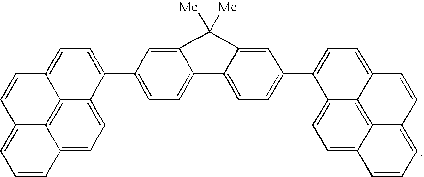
C12=CC(C3=CC=C4C5=C6C(=CC=C35)C=CC=C6C=C4)=CC=C1C1=CC=C(C3=CC=C4C5=C6C(=CC=C35)C=CC=C6C=C4)C=C1C2([Me])[Me]
